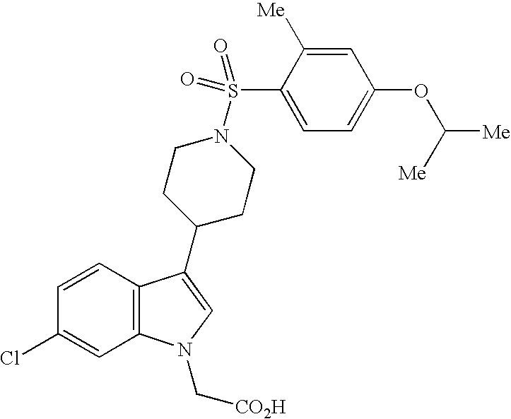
C1=CC2=C(C=C1Cl)N(C[CO2H])C=C2C1CCN(S(C2=CC=C(OC([Me])[Me])C=C2[Me])(=O)=O)CC1
